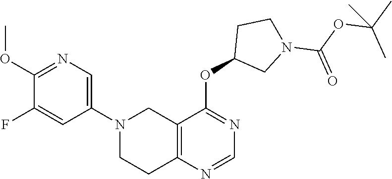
C12=C(N=CN=C1OC1CN(C(=O)OC(C)(C)C)CC1)CCN(C1=CN=C(OC)C(F)=C1)C2
